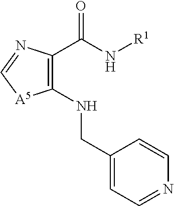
C(N[R1])(=O)C1=C(NCC2=CC=NC=C2)[A5]C=N1
